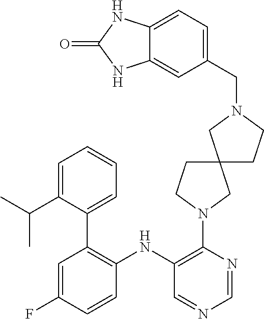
C1(NC2=C(C3=CC=CC=C3C(C)C)C=C(F)C=C2)=C(N2CCC3(C2)CCN(CC2=CC=C4C(=C2)NC(=O)N4)C3)N=CN=C1
